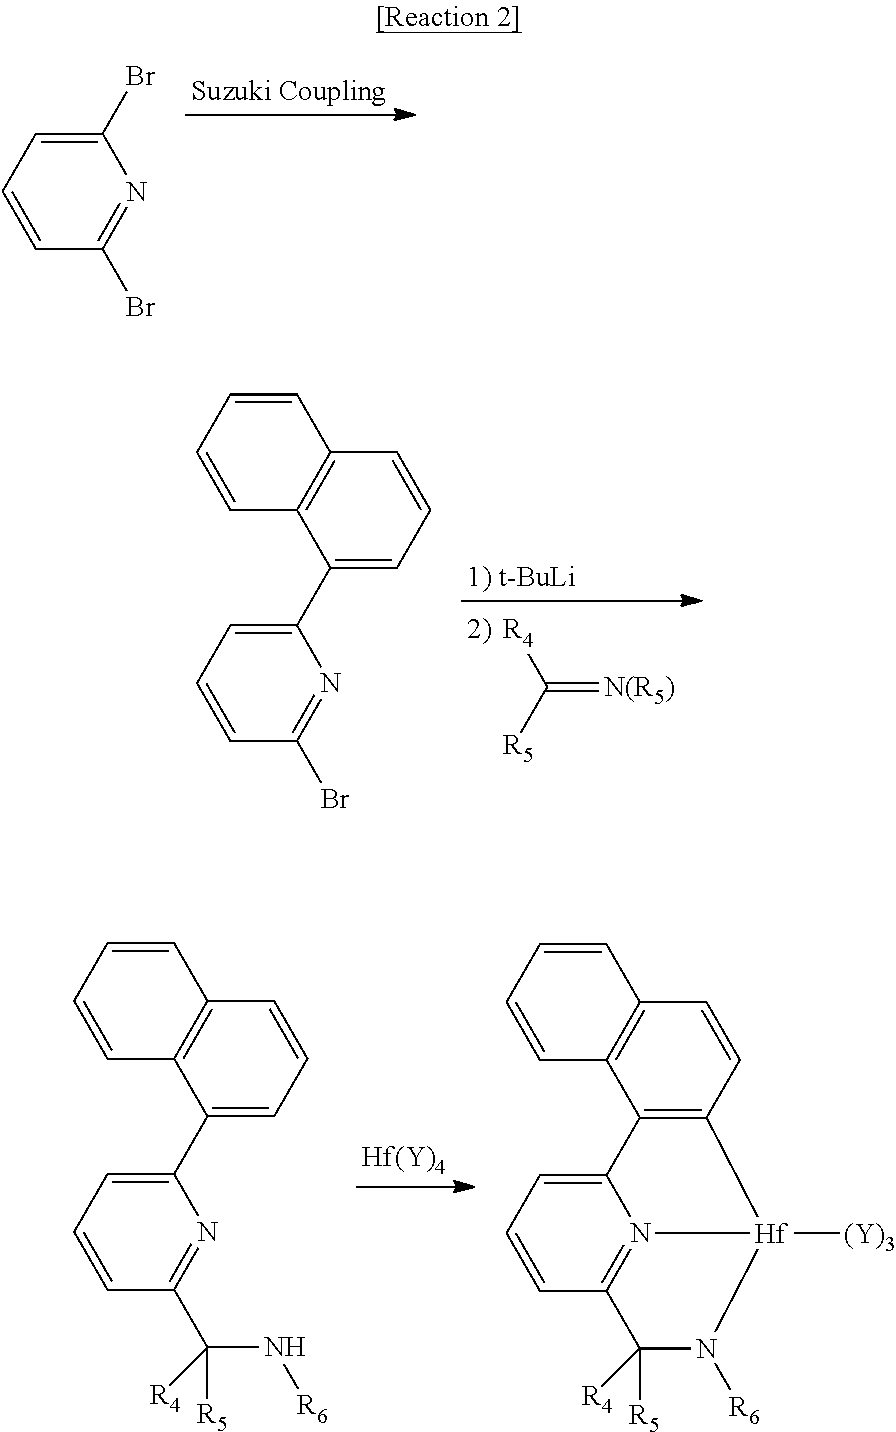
[Suzuki Coupling].C1(Br)=CC=CC(Br)=N1.C(=[N(R5)])([R5])[R4].[1) t-BuLi].C1(C2=CC=CC3=C2C=CC=C3)=CC=CC(Br)=N1.C1(C2=CC=CC3=C2C=CC=C3)=CC=CC(C(N[R6])([R5])[R4])=N1.[Hf(Y)4].C12=CC=CC3=N1[Hf]([(Y)3])(N([R6])C3([R5])[R4])C1=C2C2=C(C=C1)C=CC=C2
